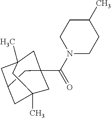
C1C2CC3(C)CC(C(=O)N4CCC(C)CC4)(CC1(C)C3)C2
